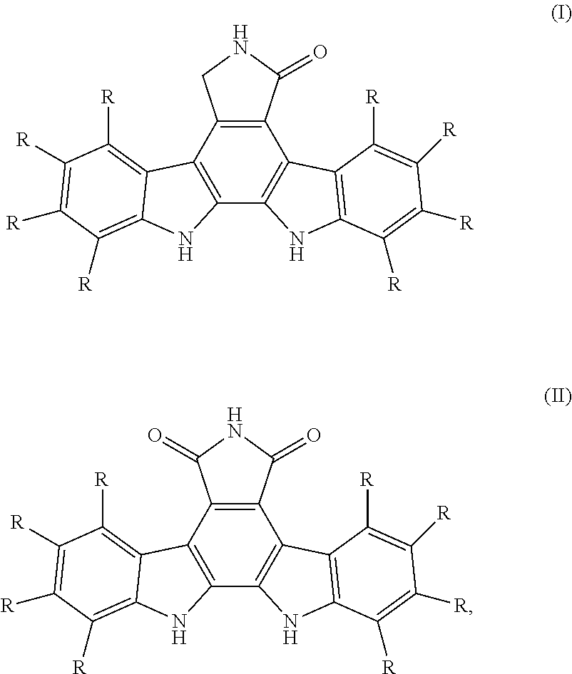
C12=C(C3=C(C4=C1C1=C(N4)C([R])=C([R])C([R])=C1[R])NC1=C([R])C([R])=C([R])C([R])=C31)CNC2=O.C12=C(C3=C(C4=C1C1=C(N4)C([R])=C([R])C([R])=C1[R])NC1=C([R])C([R])=C([R])C([R])=C31)C(=O)NC2=O
